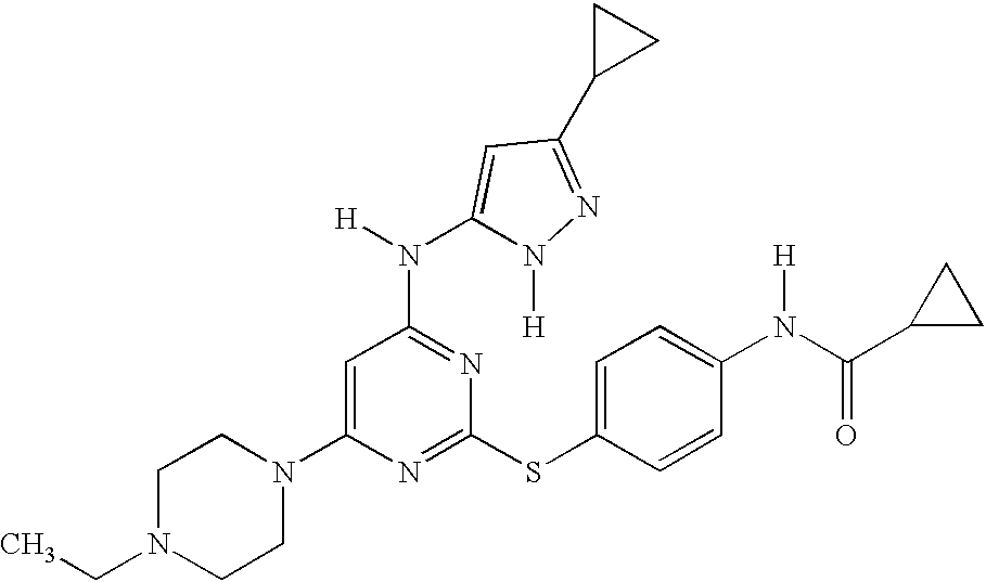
C1N(CC)CCN(C2=CC(N([H])C3=CC(C4CC4)=NN3[H])=NC(SC3=CC=C(N(C(=O)C4CC4)[H])C=C3)=N2)C1
